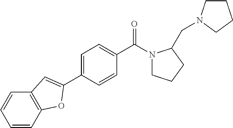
C1=CC(C(N2CCCC2CN2CCCC2)=O)=CC=C1C1=CC2=C(C=CC=C2)O1
